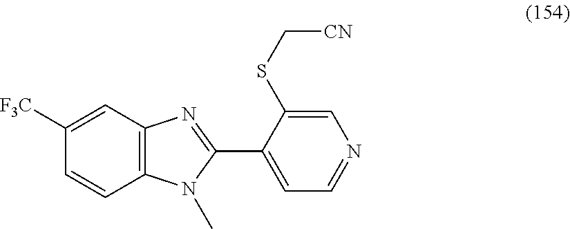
C1([F3C])=CC2=C(C=C1)N(C)C(C1=CC=NC=C1SC[CN])=N2
